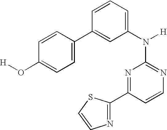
N1=C(N([H])C2=CC=CC(C3=CC=C(O[H])C=C3)=C2)N=C(C2=NC=CS2)C=C1
